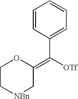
C1C[NBn]CC(=C(C2=CC=CC=C2)[OTf])O1
